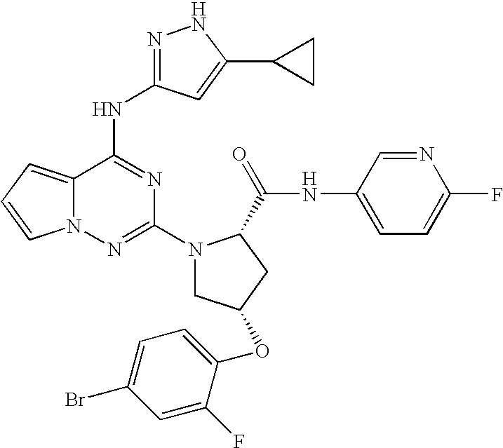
C12=CC=CN1N=C(N1CC(OC3=CC=C(Br)C=C3F)CC1C(NC1=CC=C(F)N=C1)=O)N=C2NC1=NNC(C2CC2)=C1
